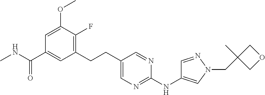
C1=C(OC)C(F)=C(CCC2=CN=C(NC3=CN(CC4(C)COC4)N=C3)N=C2)C=C1C(NC)=O
